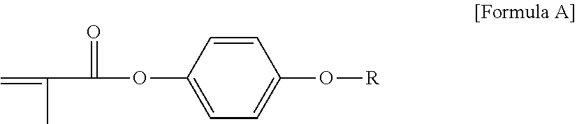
C1=CC(OC(=O)C(C)=C)=CC=C1O[R]
